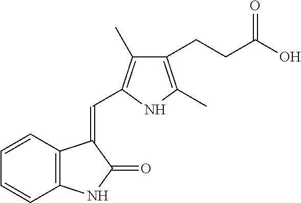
C1=CC2=C(C=C1)NC(=O)C2=CC1=C(C)C(CCC(O)=O)=C(C)N1
